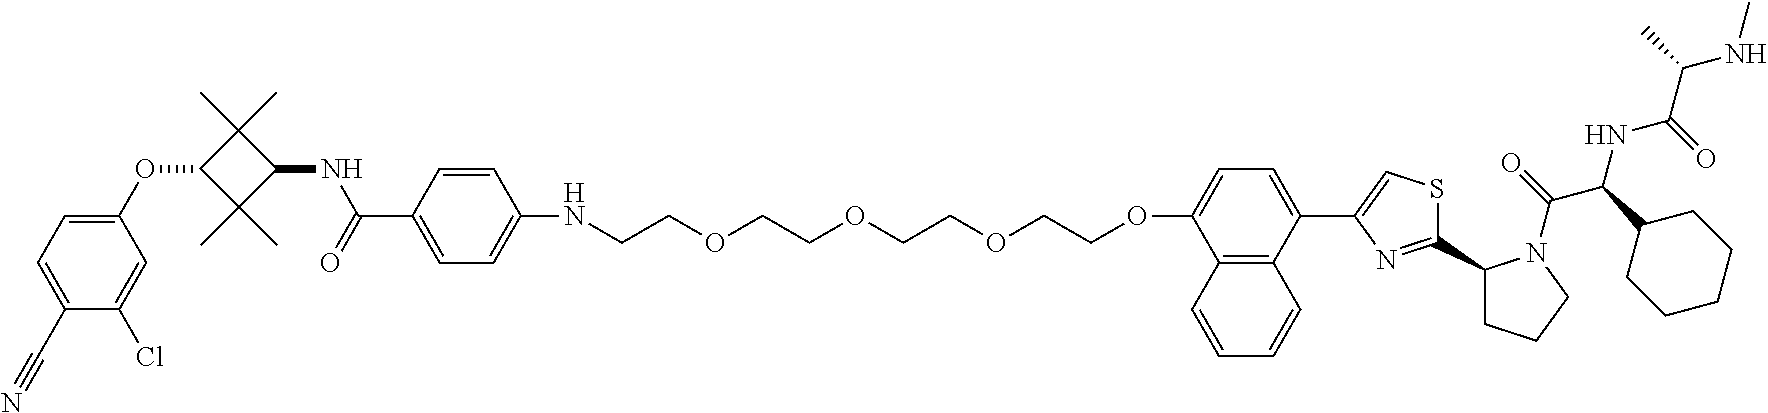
C1(OC2C(C)(C)C(NC(C3=CC=C(NCCOCCOCCOCCOC4=CC=C(C5=CSC(C6CCCN6C(=O)C(C6CCCCC6)NC(C(C)NC)=O)=N5)C5=C4C=CC=C5)C=C3)=O)C2(C)C)=CC=C(C#N)C(Cl)=C1
